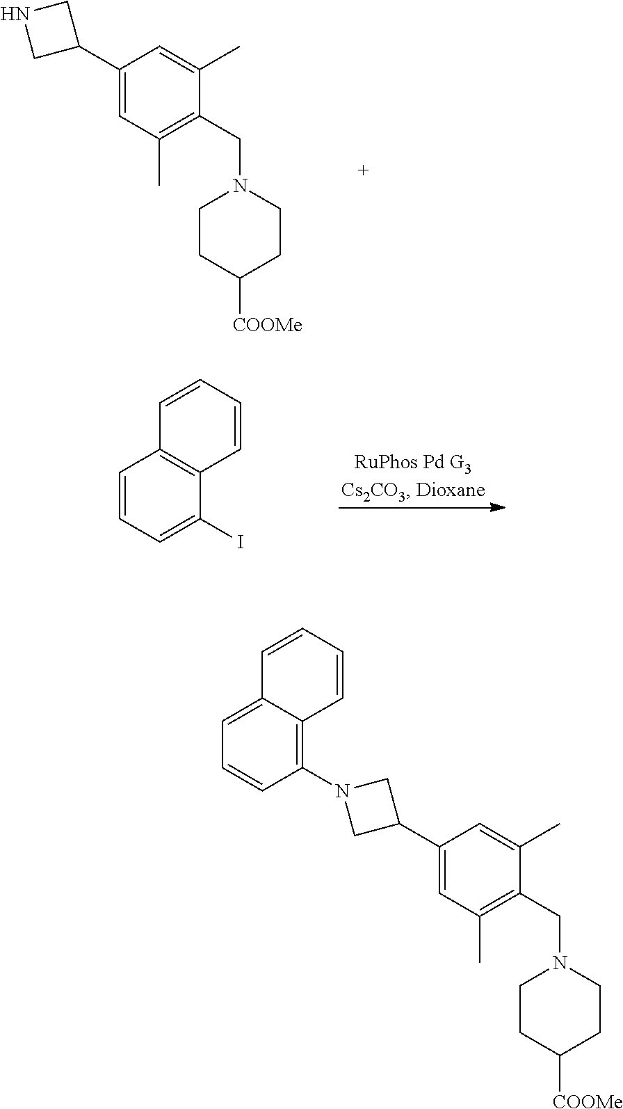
C1(C2CNC2)=CC(C)=C(CN2CCC([COOMe])CC2)C(C)=C1.C1=CC=C(I)C2=C1C=CC=C2.C1(C2CN(C3=C4C(=CC=C3)C=CC=C4)C2)=CC(C)=C(CN2CCC([COOMe])CC2)C(C)=C1
